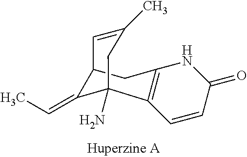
C1(C)=CC2C(=CC)C(N)(C3=C(C2)NC(=O)C=C3)C1
